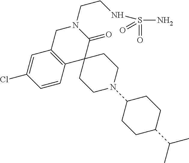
C1C2=C(C3(C(=O)N1CCNS(=O)(N)=O)CCN(C1CCC(C(C)C)CC1)CC3)C=CC(Cl)=C2
